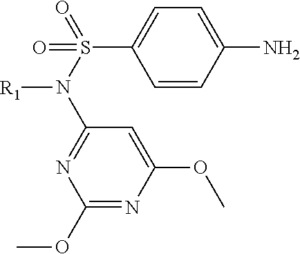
C1=CC(N)=CC=C1S(N(C1=NC(OC)=NC(OC)=C1)[R1])(=O)=O
